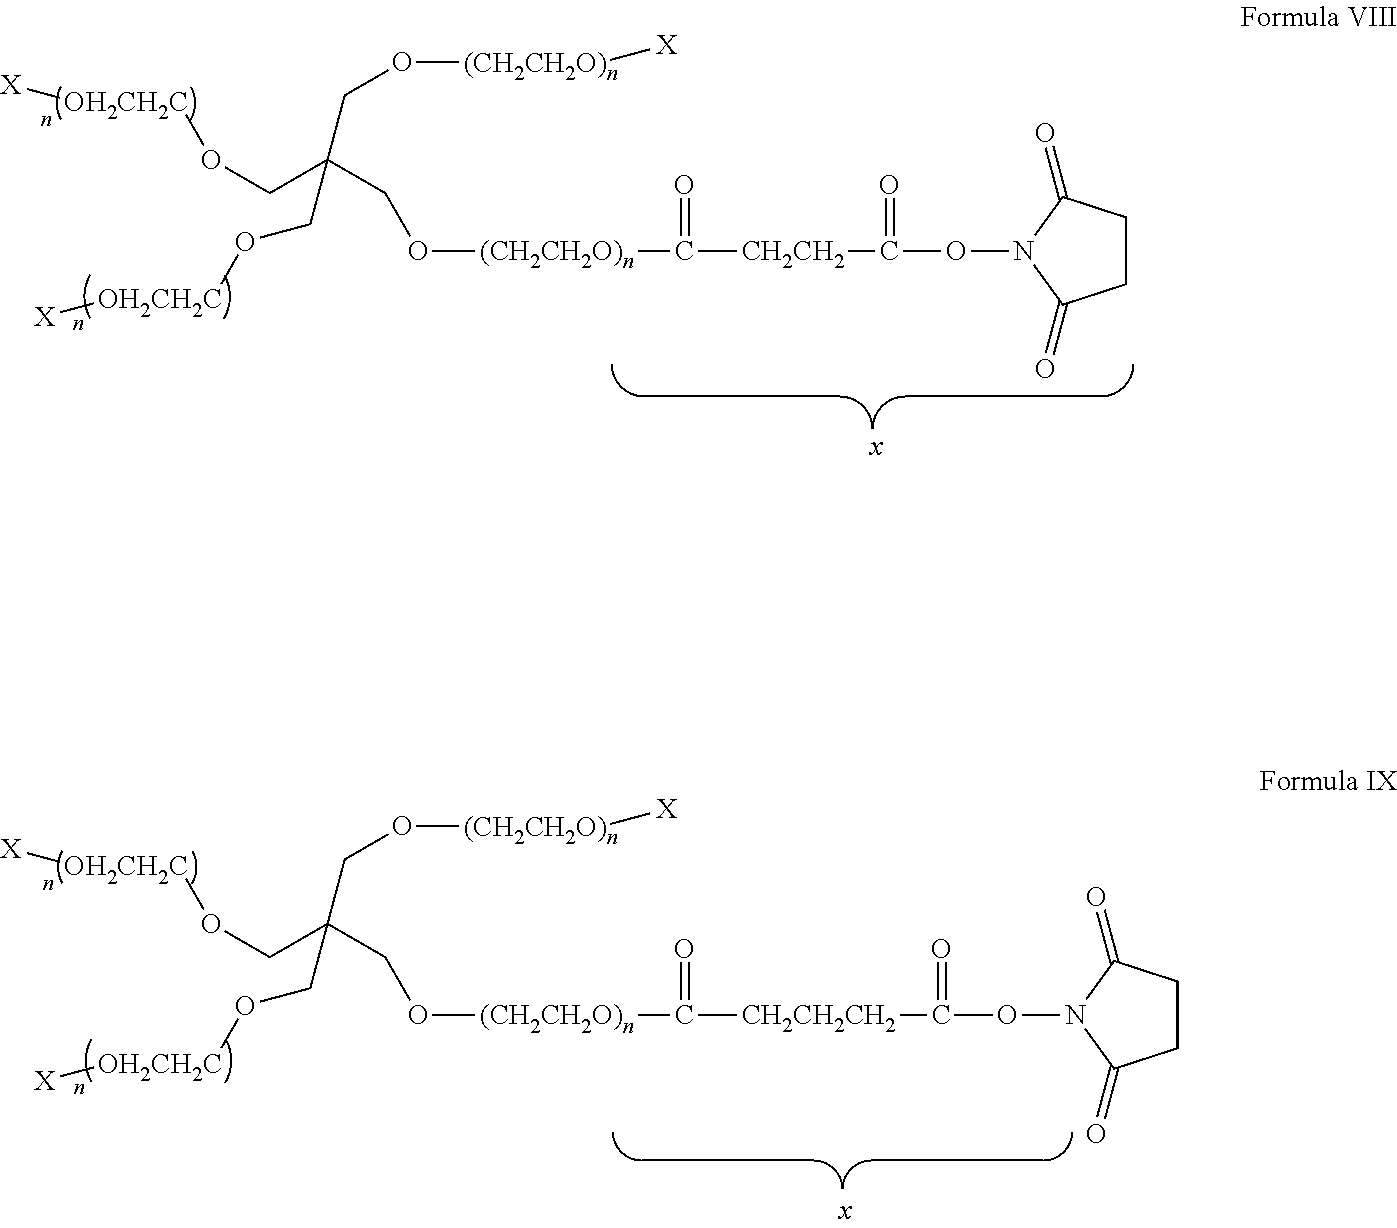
O(CC(CO[(CH2CH2O)n]C([CH2CH2]C(ON1C(=O)CCC1=O)=O)=O)(CO[(CH2CH2O)n][X])CO[OH2CH2C][X])[OH2CH2C][X].O(CC(CO[(CH2CH2O)n]C([CH2CH2CH2]C(ON1C(=O)CCC1=O)=O)=O)(CO[(CH2CH2O)n][X])CO[OH2CH2C][X])[OH2CH2C][X]
